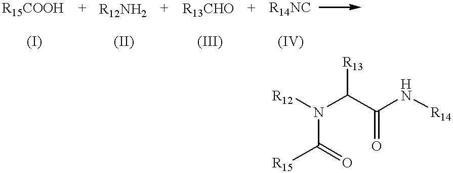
N(C(=O)[R15])(C(C(=O)N[R14])[R13])[R12]
